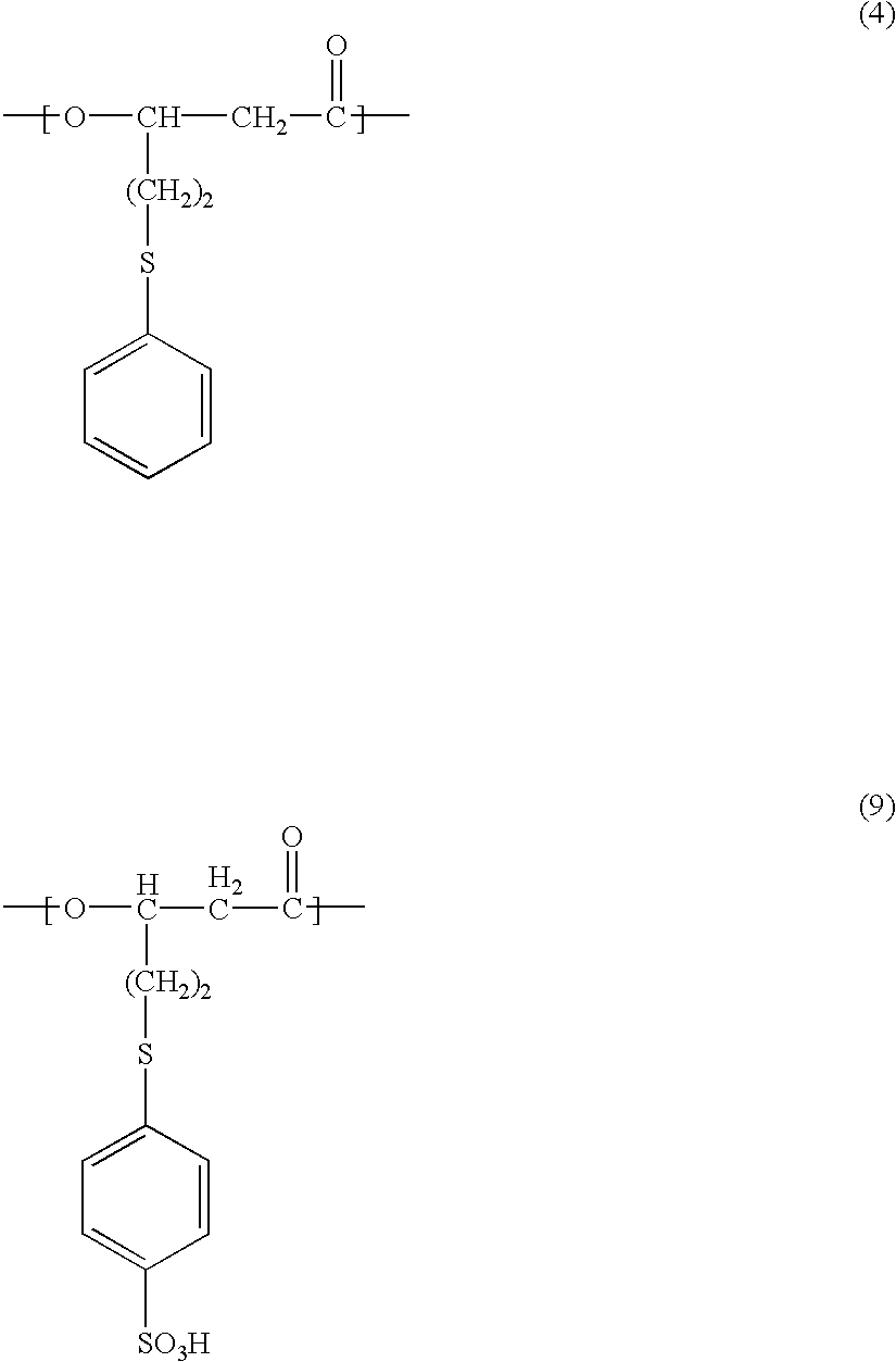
O(C(CC(C)=O)[(CH2)2]SC1=CC=C([SO3H])C=C1)C.COC(CC(C)=O)[(CH2)2]SC1=CC=CC=C1
